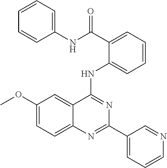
C1(OC)=CC=C2C(=C1)C(NC1=CC=CC=C1C(NC1=CC=CC=C1)=O)=NC(C1=CC=CN=C1)=N2
